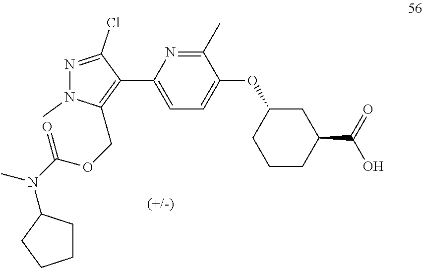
C1=C(C2=C(COC(N(C)C3CCCC3)=O)N(C)N=C2Cl)N=C(C)C(OC2CCCC(C(=O)O)C2)=C1
